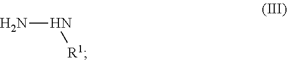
NN[R1]
